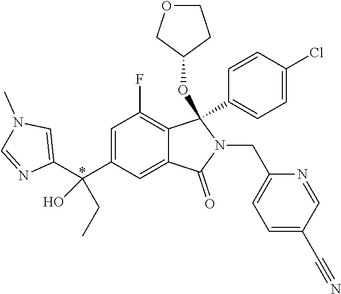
C1=C(C(C2=CN(C)C=N2)(CC)O)C=C2C(=C1F)C(OC1CCOC1)(C1=CC=C(Cl)C=C1)N(CC1=CC=C(C#N)C=N1)C2=O
